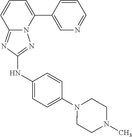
C1=CC(C2=CC=CC3=NC(NC4=CC=C(N5CCN(C)CC5)C=C4)=NN23)=CN=C1
